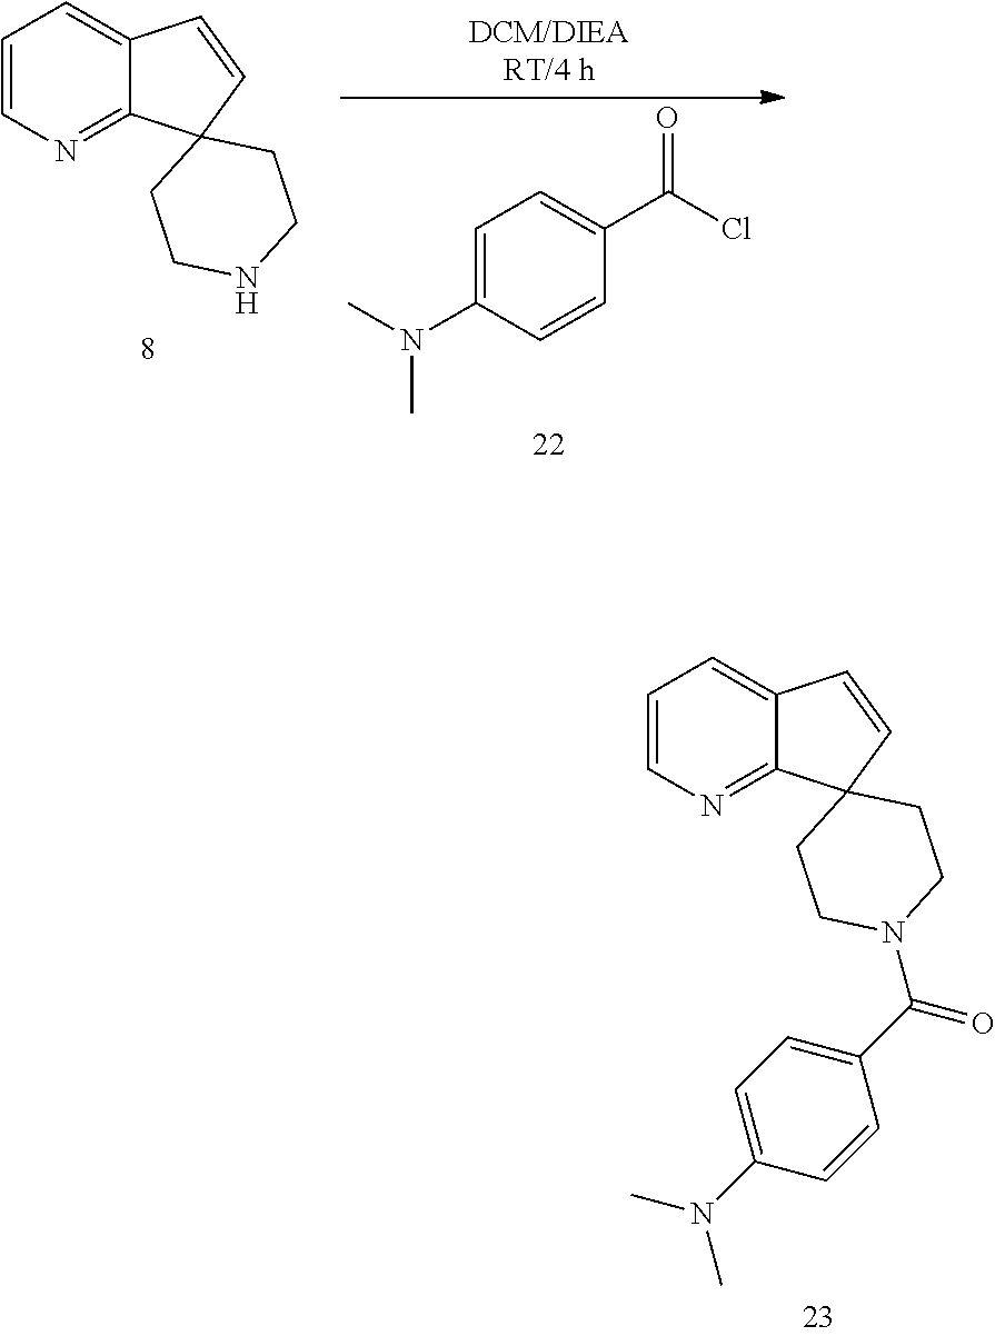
C1=CN=C2C(=C1)C=CC21CCN(C(C2=CC=C(N(C)C)C=C2)=O)CC1.C1=C(N(C)C)C=CC(C(Cl)=O)=C1.C1=CN=C2C(=C1)C=CC21CCNCC1
